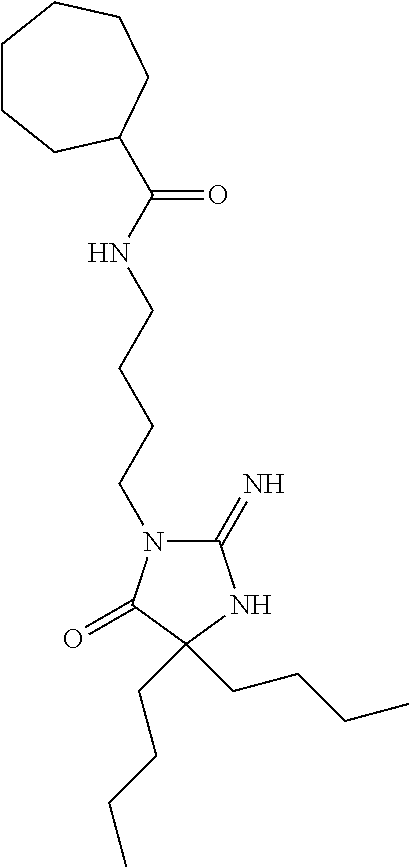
C(CCC)C1(CCCC)C(=O)N(CCCCNC(=O)C2CCCCCC2)C(=N)N1
